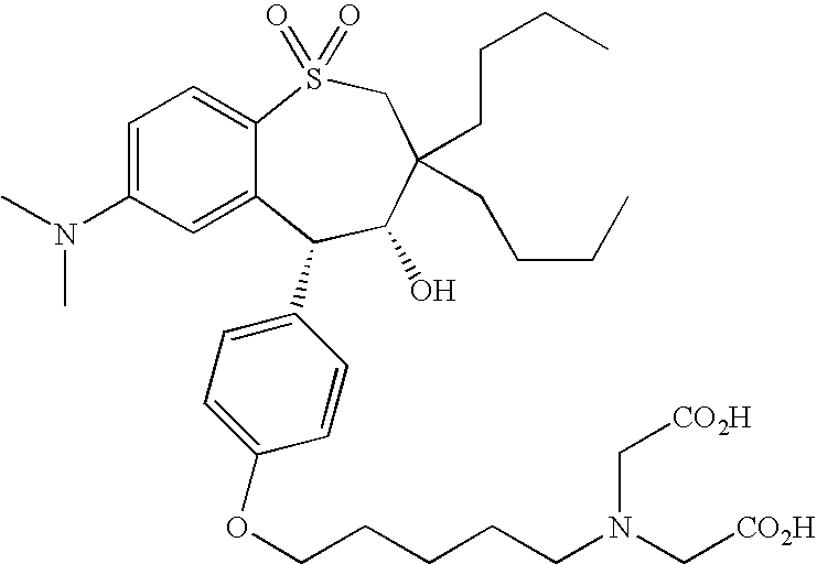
C1(N(C)C)=CC=C2C(=C1)C(C1=CC=C(OCCCCCN(C[CO2H])C[CO2H])C=C1)C(O)C(CCCC)(CCCC)CS2(=O)=O
